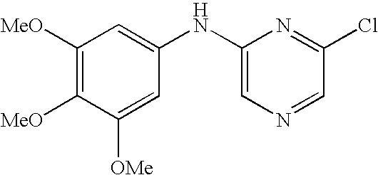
C1([MeO])=C([MeO])C([OMe])=CC(NC2=CN=CC(Cl)=N2)=C1
